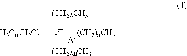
[P+]([(CH2)iiCH3])([(CH2)iCH3])([(CH2)iiiCH3])[H3Civ(H2C)].[A-]
